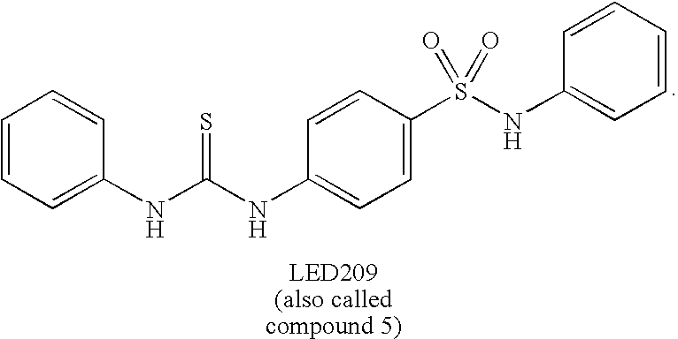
C1=CC=C(NC(NC2=CC=C(S(NC3=CC=CC=C3)(=O)=O)C=C2)=S)C=C1
